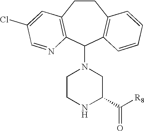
C1CC2=C(C(N3CCNC(C([R8])=O)C3)C3=C1C=CC=C3)N=CC(Cl)=C2
